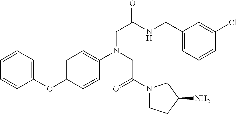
C1(OC2=CC=CC=C2)=CC=C(N(CC(N2CCC(N)C2)=O)CC(NCC2=CC=CC(Cl)=C2)=O)C=C1
